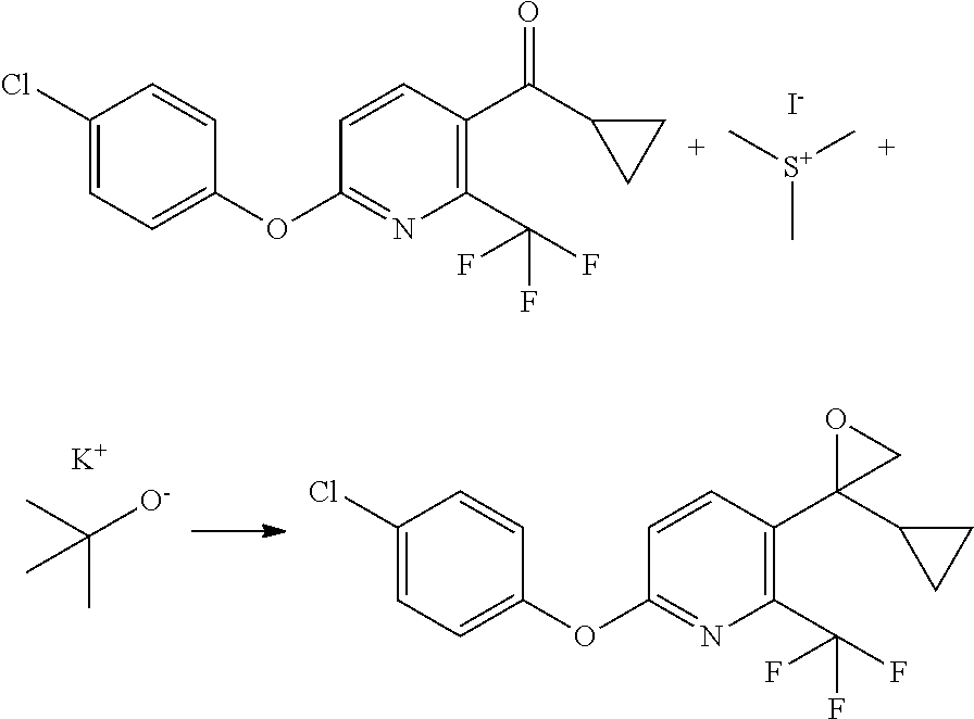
C[S+](C)C.[I-].C1(Cl)=CC=C(OC2=NC(C(F)(F)F)=C(C(C3CC3)=O)C=C2)C=C1.CC([O-])(C)C.[K].C1(Cl)=CC=C(OC2=NC(C(F)(F)F)=C(C3(C4CC4)CO3)C=C2)C=C1
